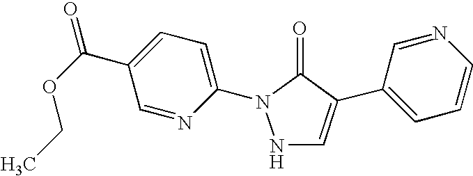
N1C=C(C2=CC=CN=C2)C(=O)N1C1=CC=C(C(OCC)=O)C=N1
